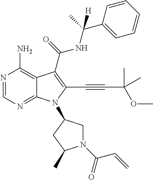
N1=CN=C2C(=C1N)C(C(=O)NC(C)(C1=CC=CC=C1)[H])=C(C#CC(C)(OC)C)N2C1CN(C(C=C)=O)C(C)C1
